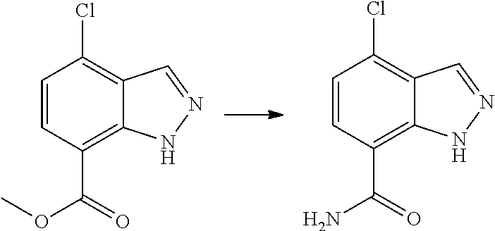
C1=CC(C(OC)=O)=C2C(=C1Cl)C=NN2.C1=CC(C(N)=O)=C2C(=C1Cl)C=NN2
